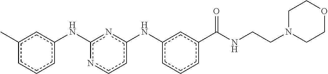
c1(C)cccc(Nc2nccc(Nc3cccc(C(NCCN4CCOCC4)=O)c3)n2)c1
